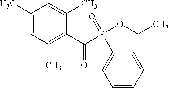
C1(C)=CC(C)=C(C(P(OCC)(=O)C2=CC=CC=C2)=O)C(C)=C1
